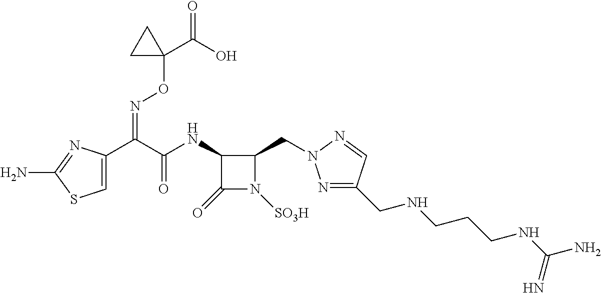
C1(NC(C(C2=CSC(N)=N2)=NOC2(C(=O)O)CC2)=O)C(=O)N([SO3H])C1CN1N=C(CNCCCNC(N)=N)C=N1
